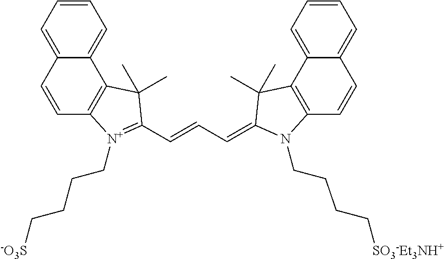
C12=CC=CC=C1C=CC1=C2C(C)(C)C(C=CC=C2C(C)(C)C3=C(C=CC4=CC=CC=C43)N2CCCC[SO3-Et3NH+])=[N+]1CCCC[-O3S]
